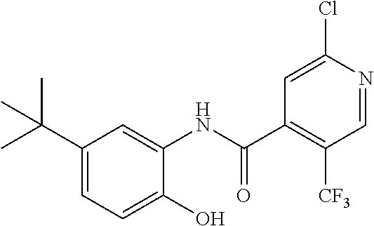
C1(C(C)(C)C)=CC=C(O)C(NC(C2=C([CF3])C=NC(Cl)=C2)=O)=C1
